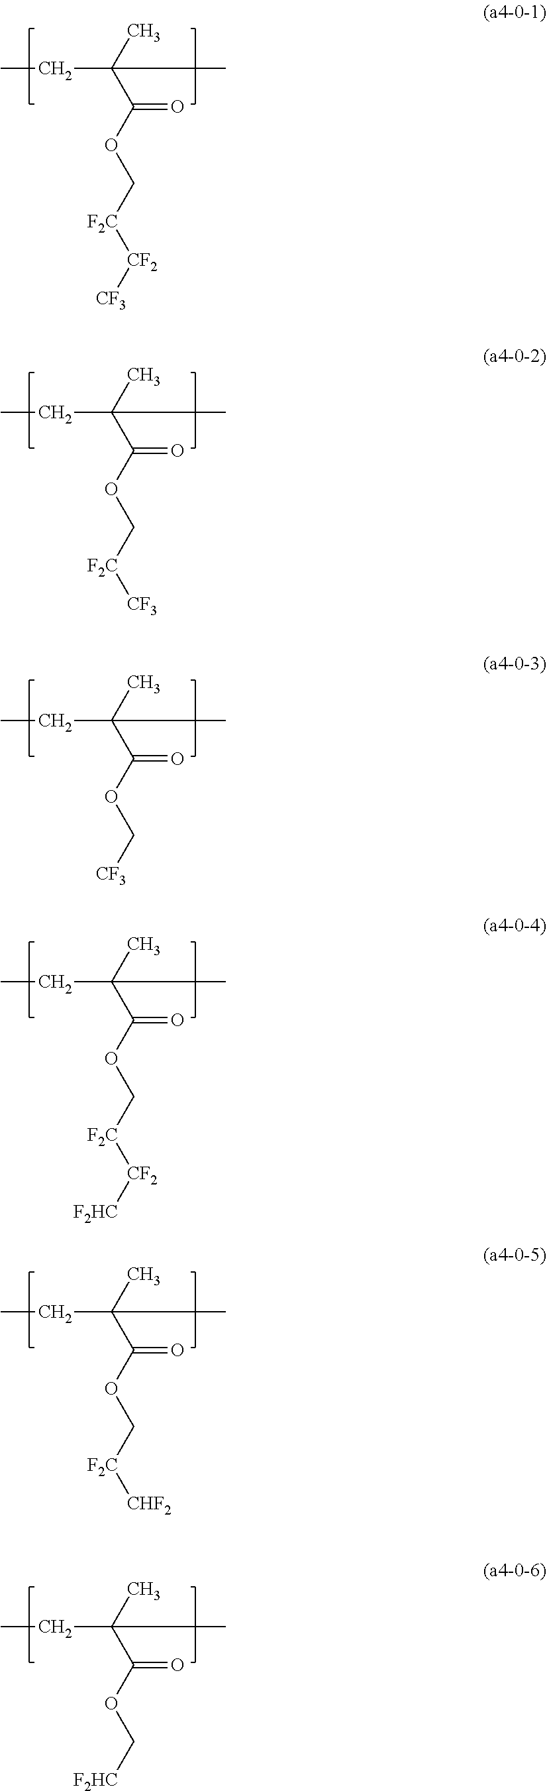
CC(C(OC[F2C][CF2][CF3])=O)(C)CC.CC(C(OC[F2C][CF3])=O)(C)CC.CC(C(OC[CF3])=O)(C)CC.CC(C(OC[F2C][CF2][F2HC])=O)(C)CC.CC(C(OC[F2C][CHF2])=O)(C)CC.CC(C(OC[F2HC])=O)(C)CC
